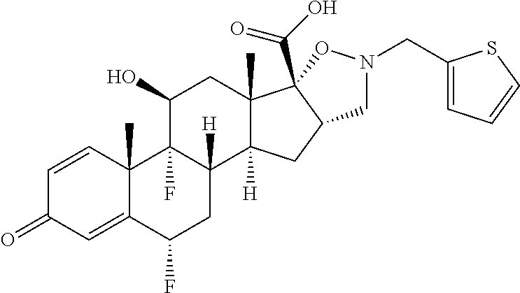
C1=CC2(C)C(=CC1=O)C(F)CC1([H])C2(F)C(O)CC2(C)C1([H])CC1C2(C(O)=O)ON(CC2=CC=CS2)C1
